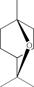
C1CC2CCC1(C)OC2(C)C
